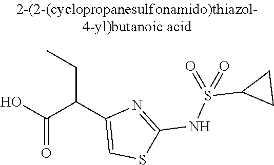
OC(C(C1=CSC(NS(=O)(C2CC2)=O)=N1)CC)=O
